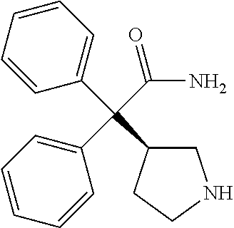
C1C(C(C2=CC=CC=C2)(C2=CC=CC=C2)C(N)=O)CCN1
